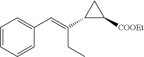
C1=CC=CC(C=C(CC)C2C([COOEt])C2)=C1
